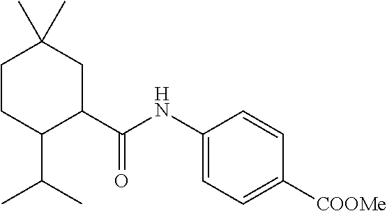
C1CC(C(C)C)C(C(NC2=CC=C([COOMe])C=C2)=O)CC1(C)C
